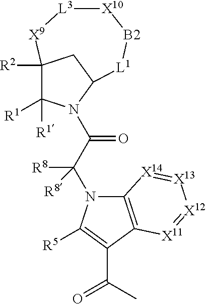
C1([R1])([R1])N(C(C(N2C3=C(C(C(C)=O)=C2[R5])[X11]=[X12][X13]=[X14]3)([R8])[R8])=O)C2CC1([R2])[X9][L3][X10][B2][L1]2
